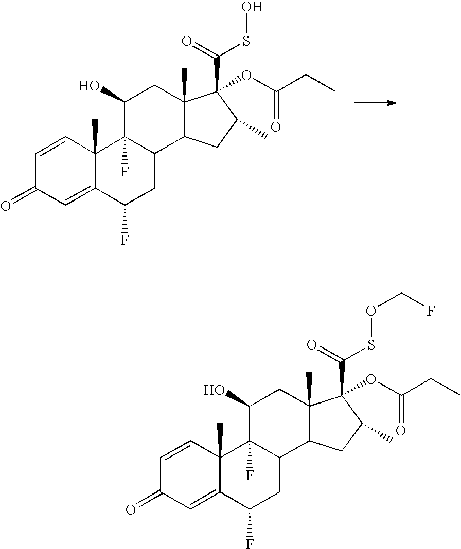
C1=CC2(C)C(=CC1=O)C(F)CC1C2(F)C(O)CC2(C)C1CC(C)C2(C(=O)SO)OC(CC)=O.C1=CC2(C)C(=CC1=O)C(F)CC1C2(F)C(O)CC2(C)C1CC(C)C2(C(=O)SOCF)OC(CC)=O
